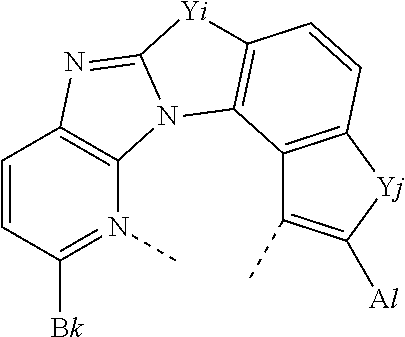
C1=CC([Bk])=N(C)C2=C1N=C1N2C2=C([Yi]1)C=CC1=C2C(C)=C([Al])[Yj]1
